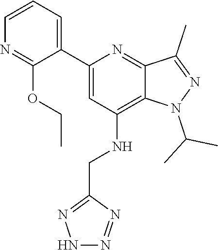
C12=C(NCC3=NNN=N3)C=C(C3=CC=CN=C3OCC)N=C1C(C)=NN2C(C)C
